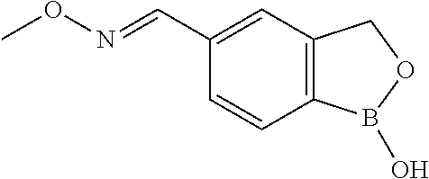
C1(C=NOC)=CC2=C(C=C1)B(O)OC2
